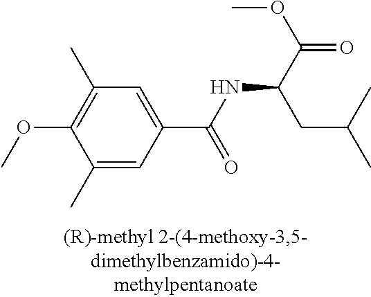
C1(C)=CC(C(=O)NC(CC(C)C)C(=O)OC)=CC(C)=C1OC
